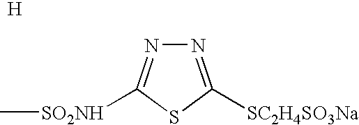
N1=C([SC2H4SO3Na])SC([SO2NH]C)=N1.[H]
